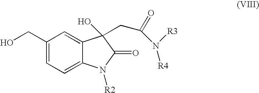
C1=C2C(=CC(CO)=C1)C(CC(N([R3])[R4])=O)(O)C(=O)N2[R2]
